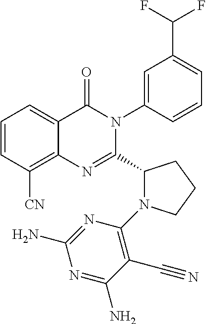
C1=CC([CN])=C2C(=C1)C(=O)N(C1=CC(C(F)F)=CC=C1)C(C1N(C3=C(C#N)C(N)=NC(N)=N3)CCC1)=N2
